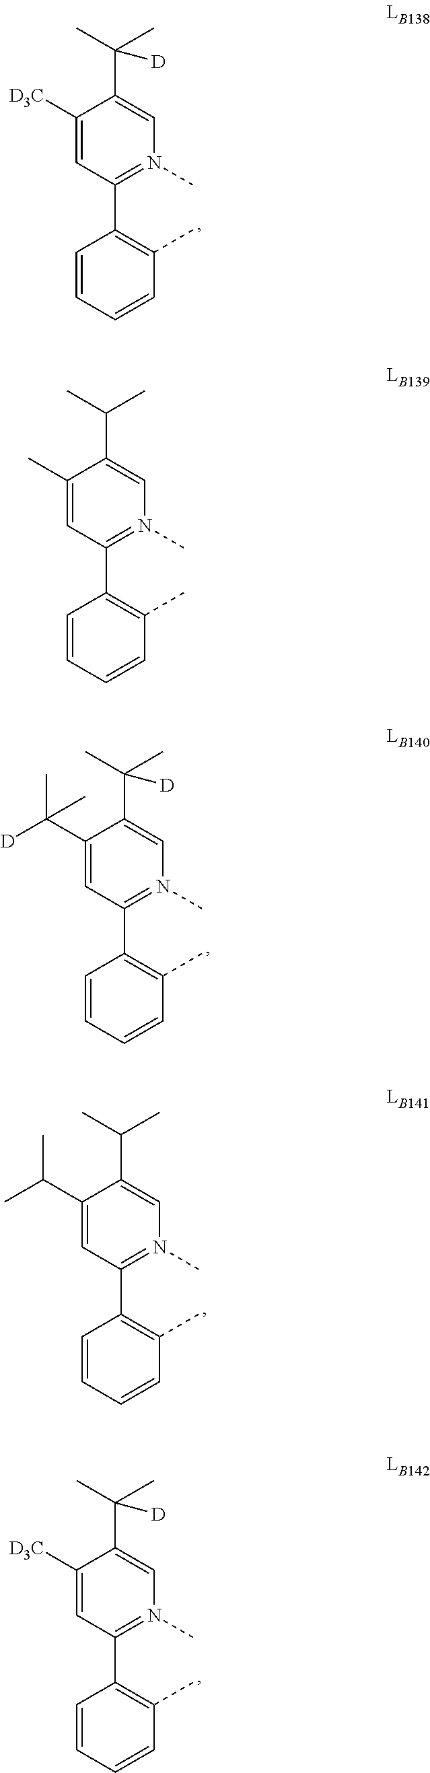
C1(C(C)(C)[D])=CN(C)=C(C2=C(C)C=CC=C2)C=C1[D3C].C1(C(C)C)=CN(C)=C(C2=C(C)C=CC=C2)C=C1C.C1(C(C)(C)[D])=CN(C)=C(C2=C(C)C=CC=C2)C=C1C([D])(C)C.C1(C(C)C)=CN(C)=C(C2=C(C)C=CC=C2)C=C1C(C)C.C1(C(C)(C)[D])=CN(C)=C(C2=C(C)C=CC=C2)C=C1[D3C]
